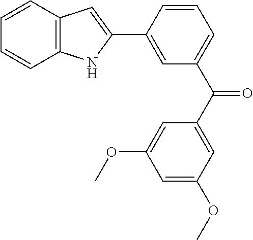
C12=C(C=CC=C1)C=C(C1=CC(C(C3=CC(OC)=CC(OC)=C3)=O)=CC=C1)N2
